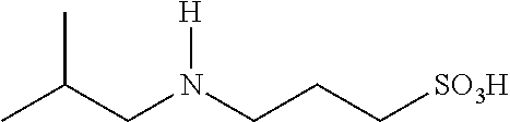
C(CN(CCC[SO3H])[H])(C)C
